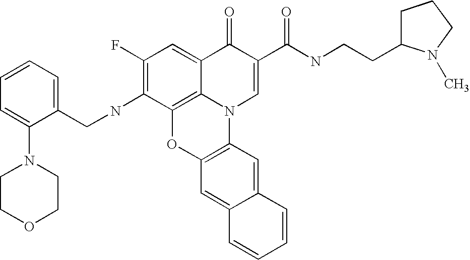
C1(F)=C(NCC2=CC=CC=C2N2CCOCC2)C2=C3C(=C1)C(=O)C(C(=O)NCCC1CCCN1C)=CN3C1=C(O2)C=C2C(=C1)C=CC=C2
